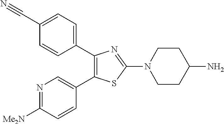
C1(C2=CC=C(C#N)C=C2)=C(C2=CN=C([NMe2])C=C2)SC(N2CCC(N)CC2)=N1
